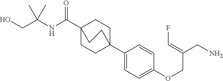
C1(C23CCC(C(NC(CO)(C)C)=O)(CC2)CC3)=CC=C(OCC(CN)=CF)C=C1
